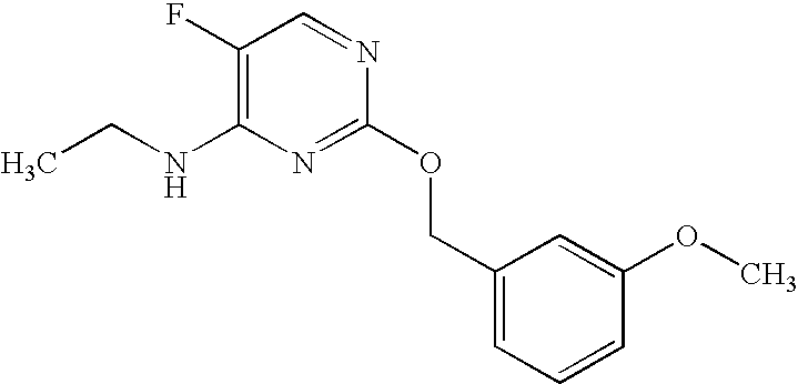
C1(F)=C(NCC)N=C(OCC2=CC=CC(OC)=C2)N=C1
